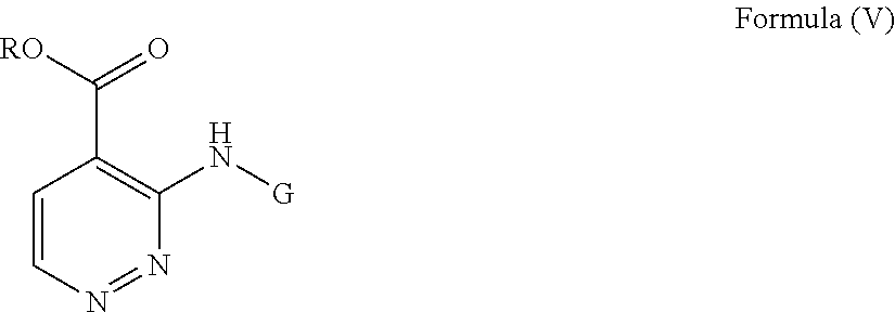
C(C1=C(N[G])N=NC=C1)([RO])=O
